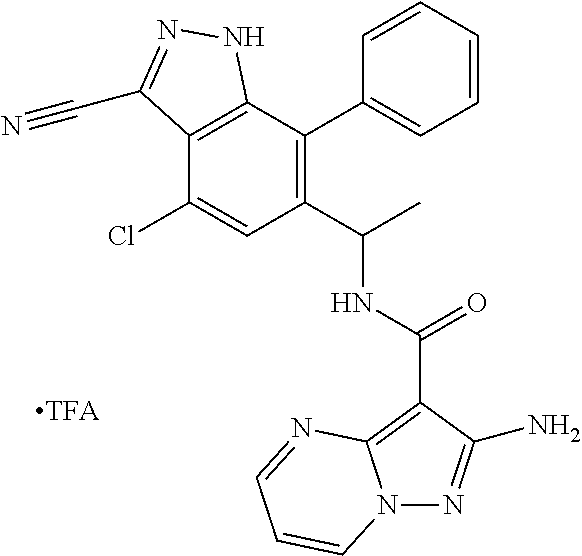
C12=C(C(C3=CC=CC=C3)=C(C(C)NC(=O)C3=C4N(N=C3N)C=CC=N4)C=C1Cl)NN=C2C#N
